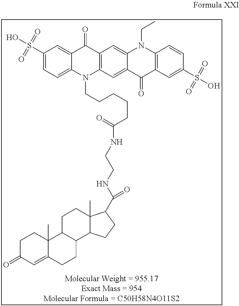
C1C(=O)C=C2C(C)(C1)C1C(CC2)C2C(C)(CC1)C(C(NCCNC(CCCCCN1C3=C(C(=O)C4=CC(S(O)(=O)=O)=CC=C14)C=C1C(=C3)C(=O)C3=C(N1CC)C=CC(S(O)(=O)=O)=C3)=O)=O)CC2
